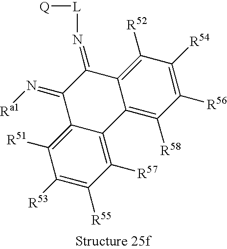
C1([R57])=C2C(=C([R51])C([R53])=C1[R55])C(=N[Ra1])C(=N[L][Q])C1=C([R52])C([R54])=C([R56])C([R58])=C21
